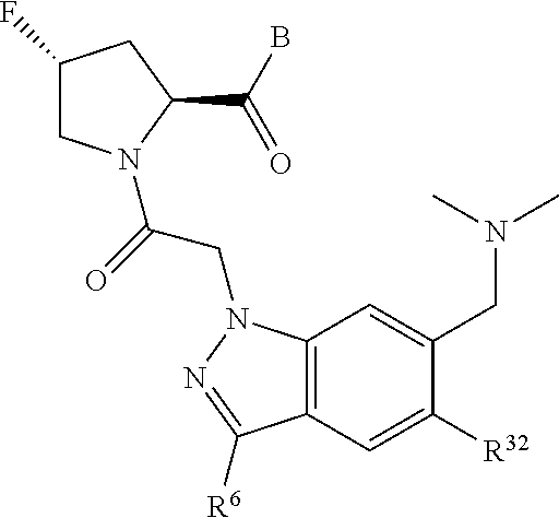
C1(F)CN(C(=O)CN2C3=C(C=C([R32])C(CN(C)C)=C3)C([R6])=N2)C(C(B)=O)C1
